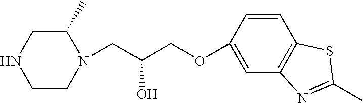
C1CN(CC(COC2=CC3=C(C=C2)SC(C)=N3)O)C(C)CN1
